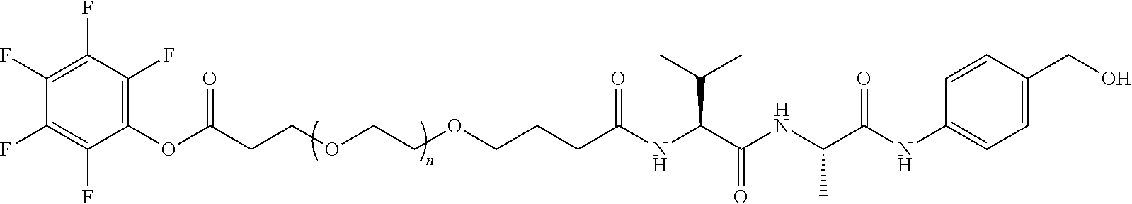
C1=C(CO)C=CC(NC(C(NC(C(NC(CCCOCCOCCC(OC2=C(F)C(F)=C(F)C(F)=C2F)=O)=O)C(C)C)=O)C)=O)=C1
